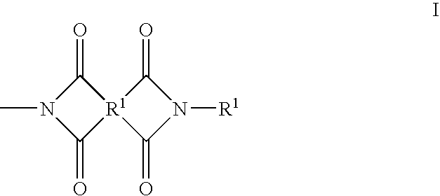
C1(=O)N(C)C(=O)[R1]12C(=O)N([R1])C2=O
